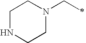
C1NCCN(CC)C1
